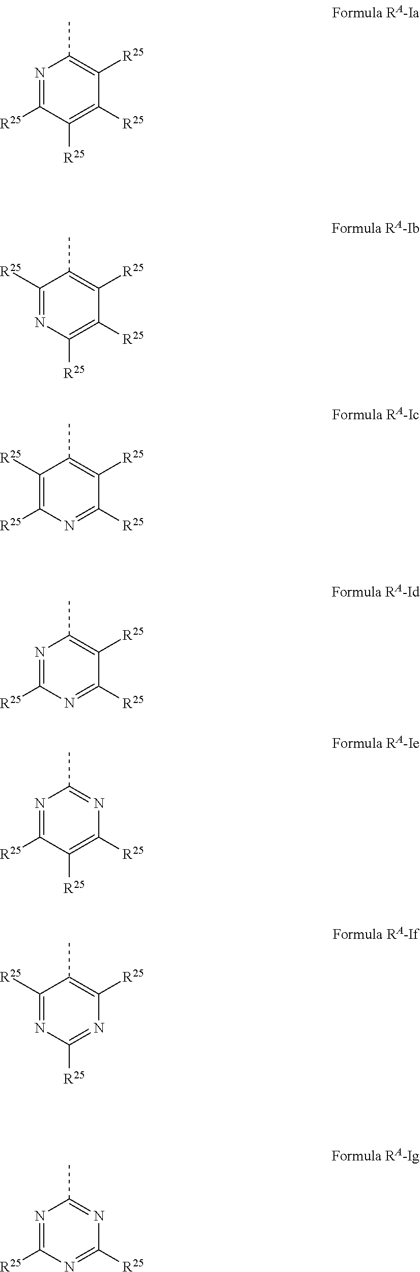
N1=C([R25])C([R25])=C([R25])C([R25])=C1C.C1([R25])=NC([R25])=C([R25])C([R25])=C1C.C1([R25])=C([R25])N=C([R25])C([R25])=C1C.N1=C([R25])N=C([R25])C([R25])=C1C.N1=C([R25])C([R25])=C([R25])N=C1C.C1([R25])=NC([R25])=NC([R25])=C1C.N1=C([R25])N=C([R25])N=C1C
